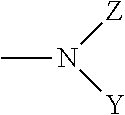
N([Z])([Y])C
